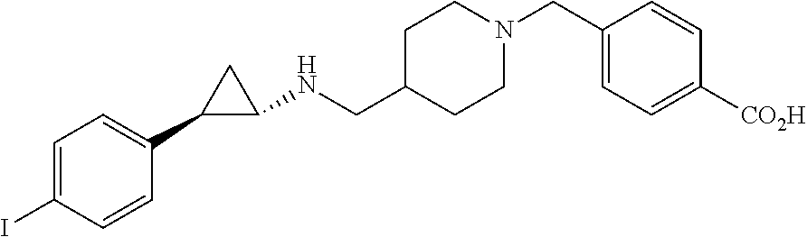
C1=C(I)C=CC(C2C(NCC3CCN(CC4=CC=C([CO2H])C=C4)CC3)C2)=C1
